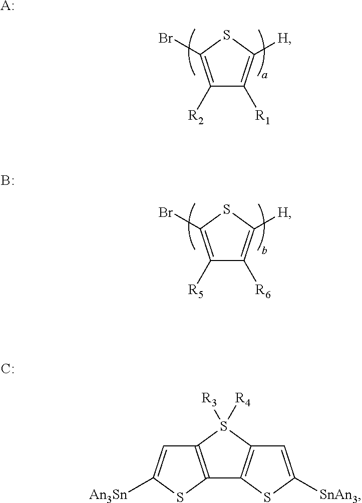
C1([R2])=C(Br)SC([H])=C1[R1].[A:].C1([R5])=C(Br)SC([H])=C1[R6].B.C12=C(S([R3])([R4])C3=C1SC([SnAn3])=C3)C=C([An3Sn])S2.[C:]
